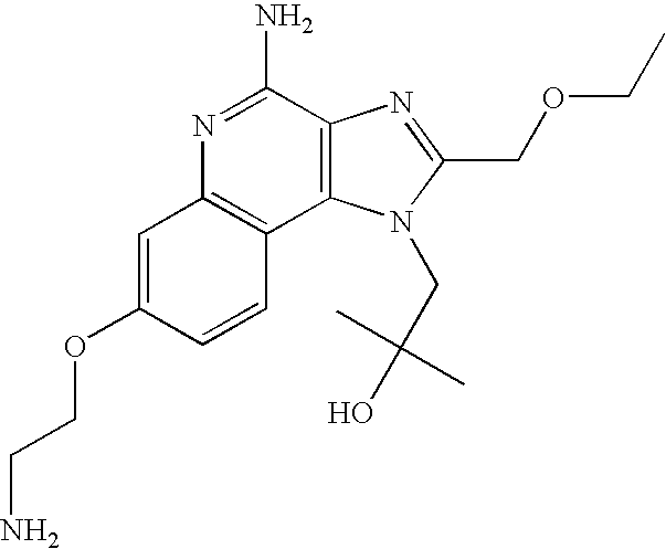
C1=C(OCCN)C=CC2=C1N=C(N)C1=C2N(CC(O)(C)C)C(COCC)=N1
